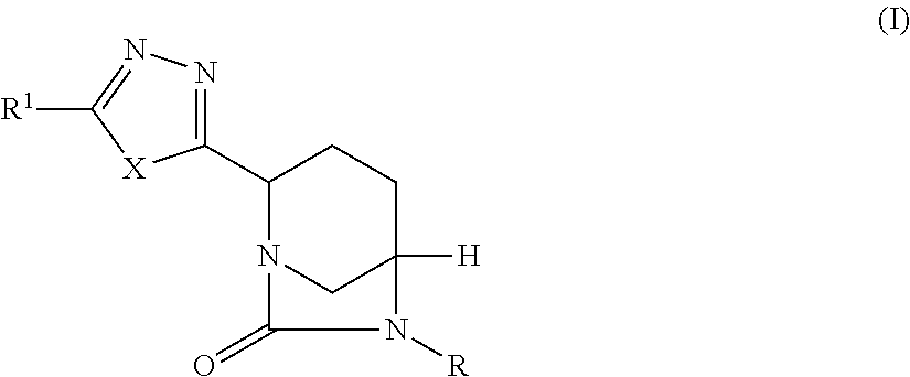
C1(C2=NN=C([R1])[X]2)N2CC([H])(CC1)N([R])C2=O
